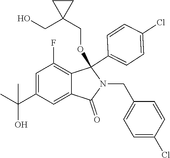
C1=C(C(C)(O)C)C=C2C(=C1F)C(OCC1(CO)CC1)(C1=CC=C(Cl)C=C1)N(CC1=CC=C(Cl)C=C1)C2=O
